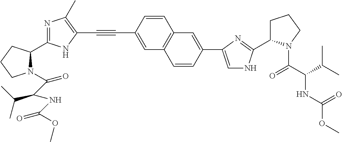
C1=CC(C#CC2=C(C)N=C(C3N(C(C(NC(OC)=O)C(C)C)=O)CCC3)N2)=CC2=C1C=C(C1=CNC(C3CCCN3C(C(NC(OC)=O)C(C)C)=O)=N1)C=C2
